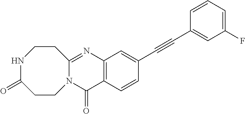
C12=C(C=CC(C#CC3=CC(F)=CC=C3)=C1)C(=O)N1C(=N2)CCNC(=O)CC1
